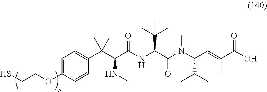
C1=C(OCCS)C=CC(C(C(NC)C(NC(C(C)(C)C)C(=O)N(C(C(C)C)C=C(C)C(O)=O)C)=O)(C)C)=C1
